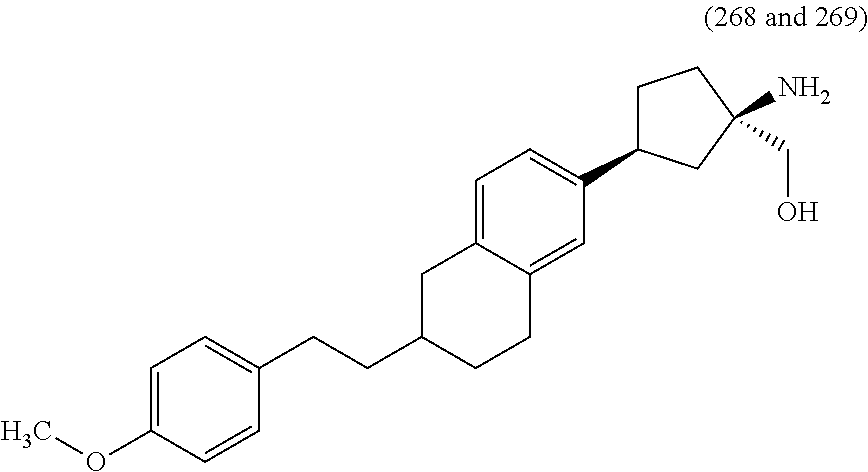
C1=C2C(=CC(C3CCC(N)(CO)C3)=C1)CCC(CCC1=CC=C(OC)C=C1)C2
